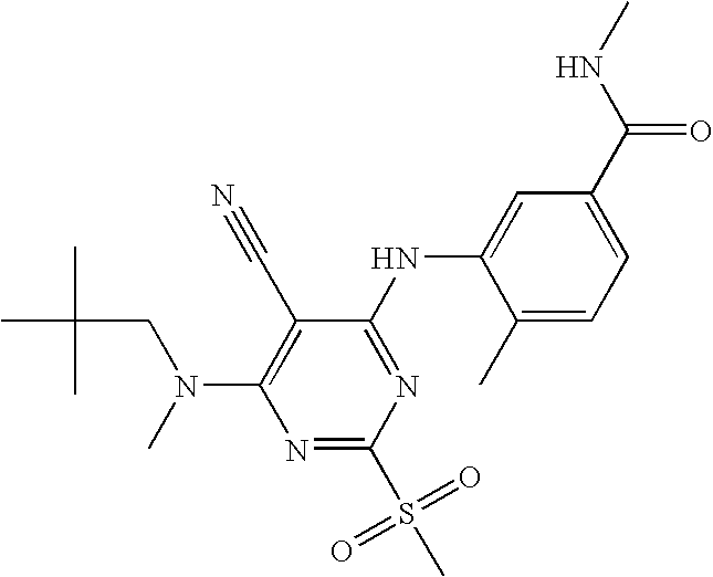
N1=C(S(C)(=O)=O)N=C(NC2=CC(C(NC)=O)=CC=C2C)C(C#N)=C1N(CC(C)(C)C)C
